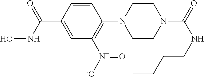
C1=CC(N2CCN(C(=O)NCCCC)CC2)=C([N+]([-O])=O)C=C1C(=O)NO
